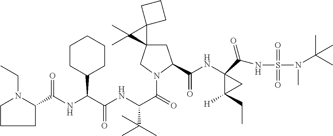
C(C(NC(C(=O)N1CC2(CC1C(NC1(C(NS(=O)(=O)N(C(C)(C)C)C)=O)C([H])(CC)C1)=O)C1(C2(C)C)CCC1)C(C)(C)C)=O)(C1CCCCC1)NC(=O)C1N(CC)CCC1
